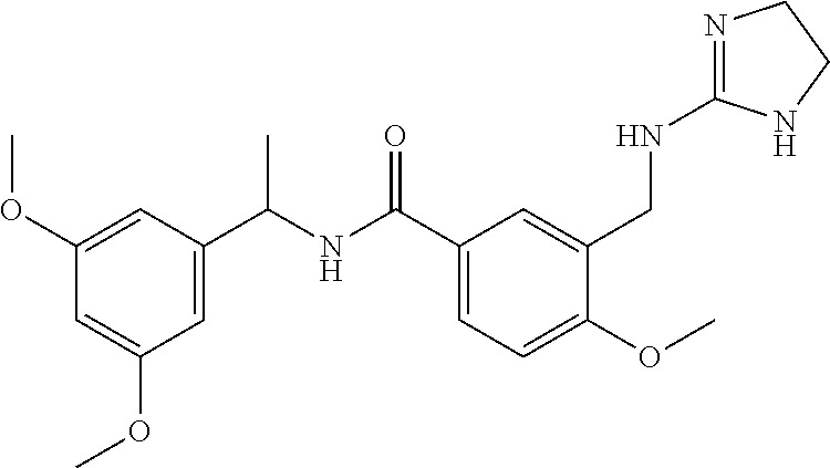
C1(C(NC(C2=CC=C(OC)C(CNC3=NCCN3)=C2)=O)C)=CC(OC)=CC(OC)=C1
